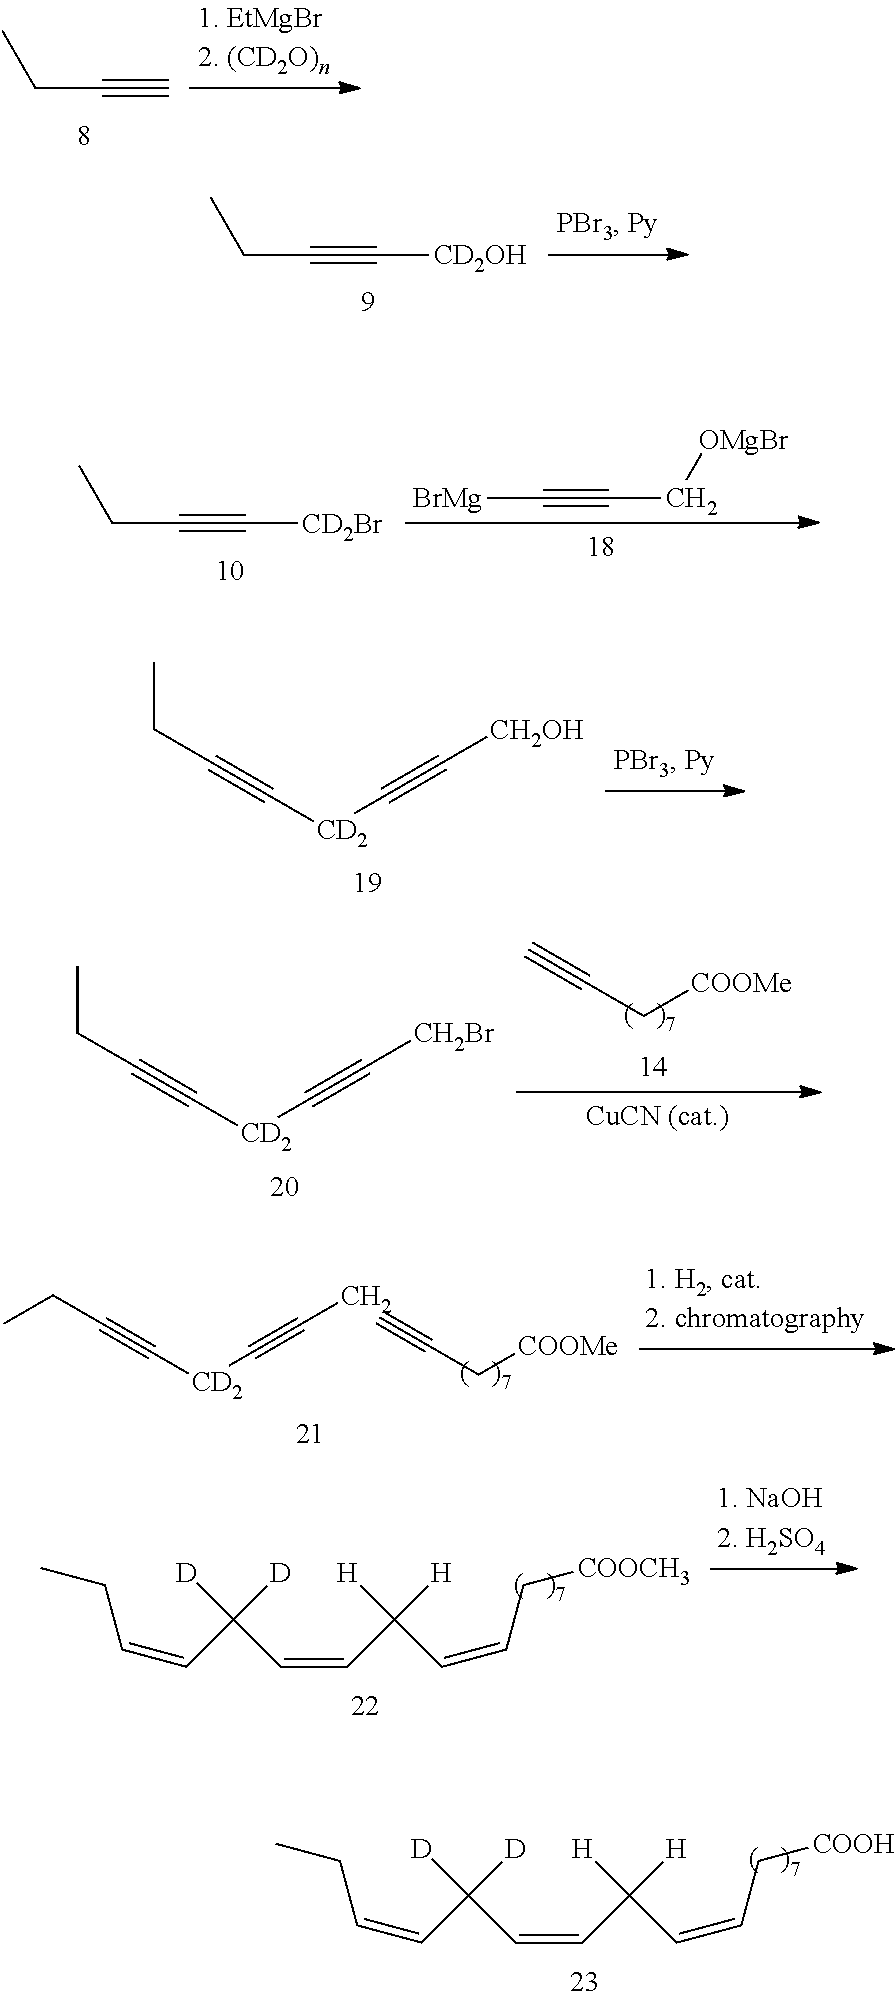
CCC#C.CCC#C[CD2OH].CCC#C[CD2Br].[BrMg]C#CC[OMgBr].CCC#C[CD2]C#C[CH2OH].C(C#C[CD2]C#CC)C.C#CC[COOMe].CCC=CC([D])([D])C=CC([H])([H])C=CC[COOCH3].CCC=CC([D])([D])C=CC([H])([H])C=CC[COOH].C(C[COOMe])#C.CCC#C[CD2]C#C[CH2Br]
